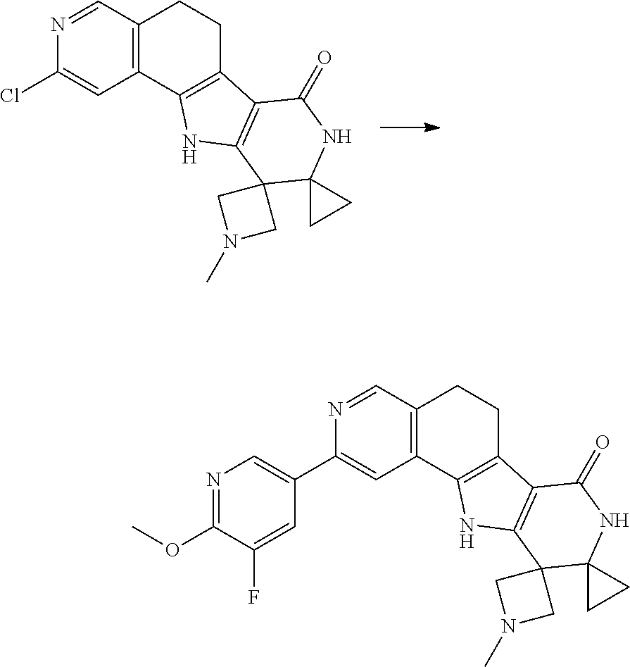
C12=C(C3=C(CC1)C1=C(N3)C3(C4(NC1=O)CC4)CN(C)C3)C=C(Cl)N=C2.C12=C(C3=C(CC1)C1=C(N3)C3(C4(NC1=O)CC4)CN(C)C3)C=C(C1=CN=C(OC)C(F)=C1)N=C2
